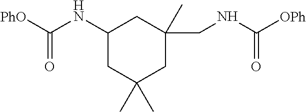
C(NC1CC(CNC([OPh])=O)(C)CC(C)(C)C1)([PhO])=O
